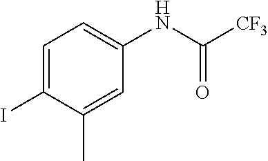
C1=C(I)C(C)=CC(NC([CF3])=O)=C1
